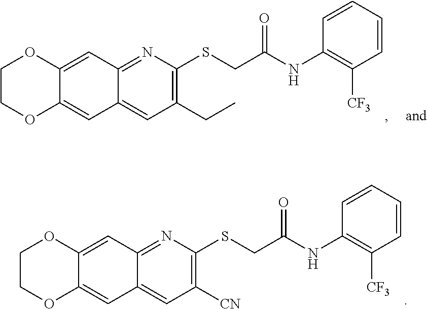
C1([CN])=C(SCC(NC2=C([CF3])C=CC=C2)=O)N=C2C(=C1)C=C1C(=C2)OCCO1.C1(CC)=C(SCC(NC2=C([CF3])C=CC=C2)=O)N=C2C(=C1)C=C1C(=C2)OCCO1
